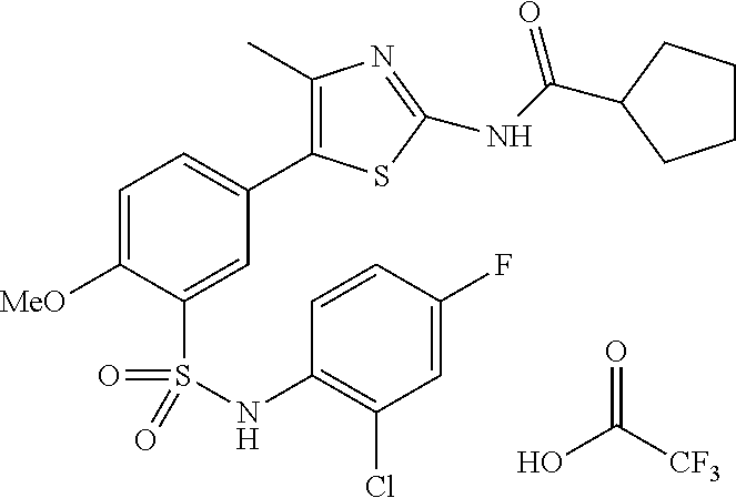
C1=C([MeO])C(S(=O)(=O)NC2=C(Cl)C=C(F)C=C2)=CC(C2=C(C)N=C(NC(=O)C3CCCC3)S2)=C1.OC([CF3])=O
